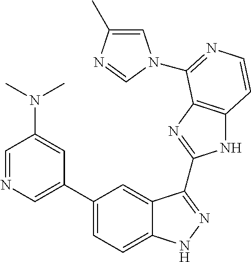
C1(C2=CN=CC(N(C)C)=C2)=CC=C2C(=C1)C(C1=NC3=C(N1)C=CN=C3N1C=C(C)N=C1)=NN2
